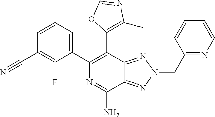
C1=CC=CN=C1CN1N=C2C(N)=NC(C3=CC=CC(C#N)=C3F)=C(C3=C(C)N=CO3)C2=N1
